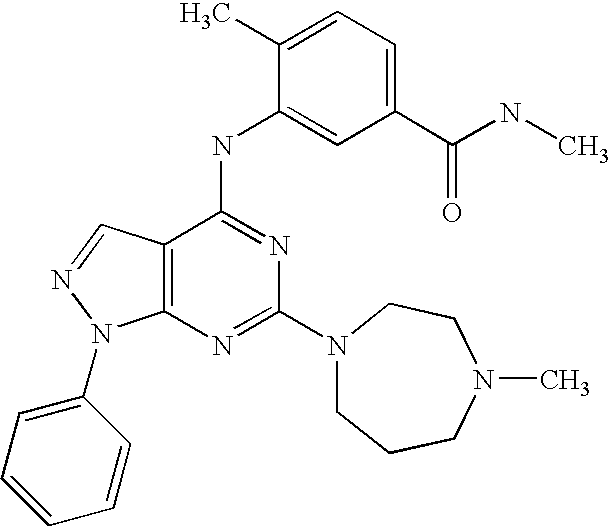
C12=C(C(NC3=CC(C(NC)=O)=CC=C3C)=NC(N3CCN(C)CCC3)=N1)C=NN2C1=CC=CC=C1
